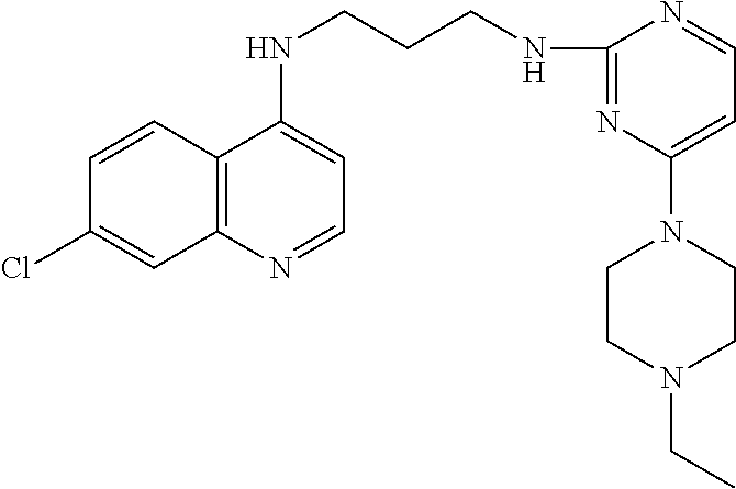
C1=CC2=C(C=C1Cl)N=CC=C2NCCCNC1=NC(N2CCN(CC)CC2)=CC=N1
